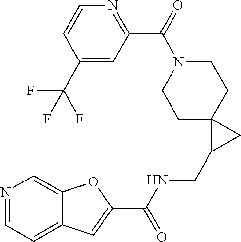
C1(C(F)(F)F)=CC(C(=O)N2CCC3(CC2)C(CNC(C2=CC4=CC=NC=C4O2)=O)C3)=NC=C1
